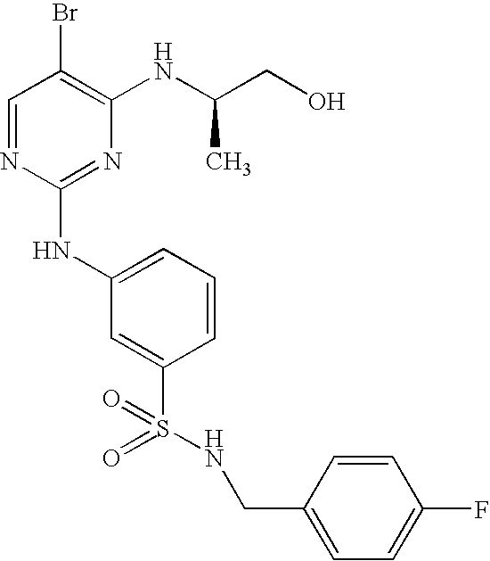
C1=NC(NC2=CC=CC(S(=O)(=O)NCC3=CC=C(F)C=C3)=C2)=NC(NC(CO)C)=C1Br
